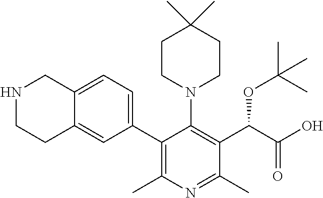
C1(C2=CC=C3C(=C2)CCNC3)=C(C)N=C(C)C(C(C(O)=O)OC(C)(C)C)=C1N1CCC(C)(C)CC1
